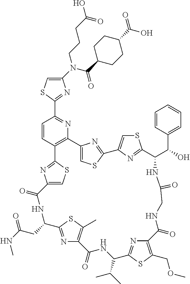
C1(N(C(C2CCC(C(O)=O)CC2)=O)CCCC(O)=O)=CSC(C2=NC3=C(C=C2)C2=NC(=CS2)C(=O)NC(CC(NC)=O)C2=NC(=C(C)S2)C(=O)NC(C(C)C)C2=NC(=C(COC)S2)C(=O)NCC(=O)NC(C(C2=CC=CC=C2)O)C2=NC(=CS2)C2=NC3=CS2)=N1
